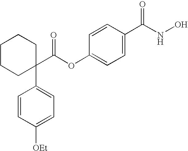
C1=CC(C(NO)=O)=CC=C1OC(C1(C2=CC=C([OEt])C=C2)CCCCC1)=O
